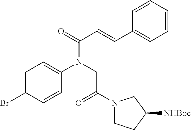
C1=CC=CC=C1C=CC(N(CC(=O)N1CCC([NHBoc])C1)C1=CC=C(Br)C=C1)=O
